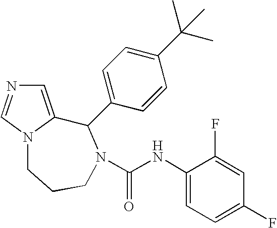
C1=C2N(C=N1)CCCN(C(NC1=CC=C(F)C=C1F)=O)C2C1=CC=C(C(C)(C)C)C=C1
